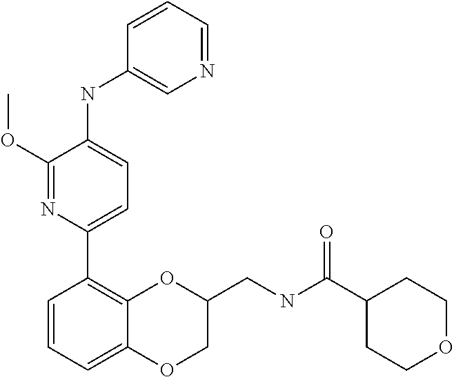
C1(OC)=NC(C2=C3C(=CC=C2)OCC(CNC(C2CCOCC2)=O)O3)=CC=C1NC1=CN=CC=C1
